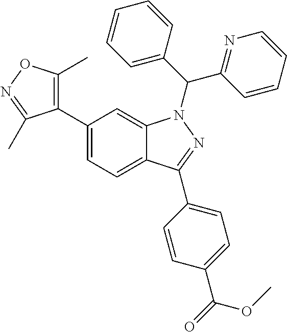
C12=CC=C(C3=C(C)ON=C3C)C=C1N(C(C1=NC=CC=C1)C1=CC=CC=C1)N=C2C1=CC=C(C(=O)OC)C=C1
